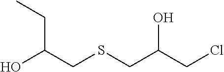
OC(CSCC(CCl)O)CC
